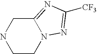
C1CN2C(=NC([CF3])=N2)CN1
